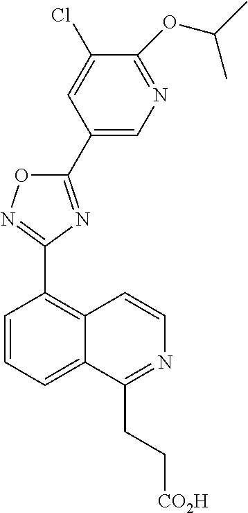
C1=CC=C2C(=C1C1=NOC(C3=CN=C(OC(C)C)C(Cl)=C3)=N1)C=CN=C2CC[CO2H]
